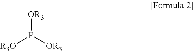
[R3O]P([OR3])[OR3]
